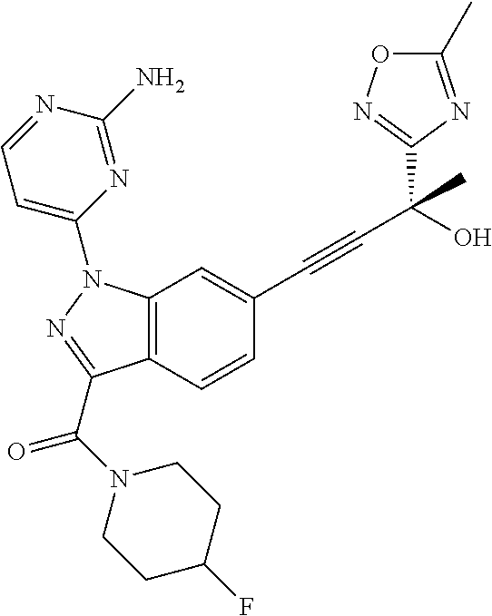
N1=C(C)ON=C1C(C#CC1=CC2=C(C=C1)C(C(N1CCC(F)CC1)=O)=NN2C1=CC=NC(N)=N1)(C)O
